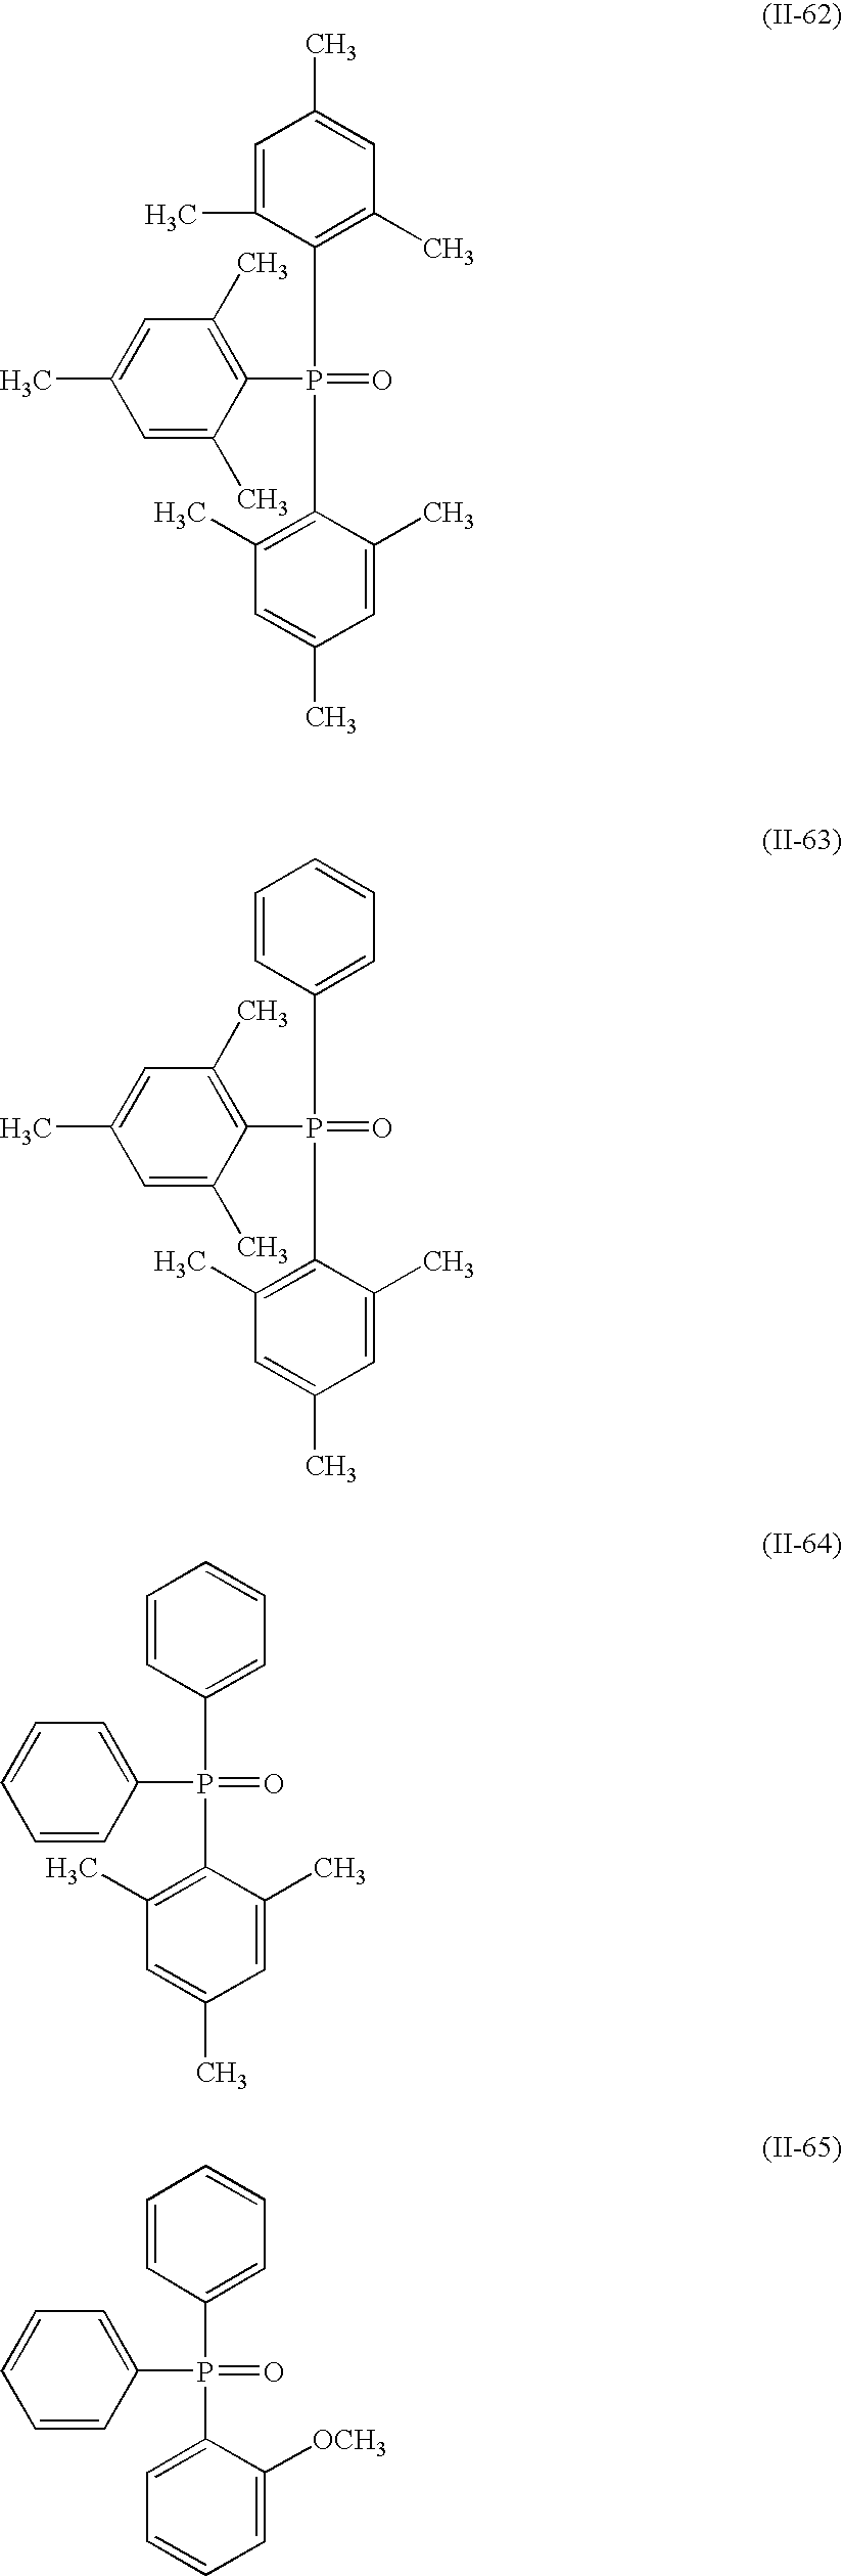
C1=C(C)C(P(C2=C(C)C=C(C)C=C2C)(C2=C(C)C=C(C)C=C2C)=O)=C(C)C=C1C.C1=CC(P(C2=C(C)C=C(C)C=C2C)(C2=C(C)C=C(C)C=C2C)=O)=CC=C1.C1=CC(P(C2=C(C)C=C(C)C=C2C)(C2=CC=CC=C2)=O)=CC=C1.C1=CC(P(C2=CC=CC=C2[OCH3])(=O)C2=CC=CC=C2)=CC=C1
